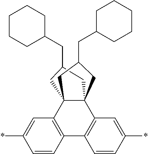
C1C(CC2CCCCC2)CC23C4=C(C=CC(*)=C4)C4=C(C=C(*)C=C4)C12CC(CC1CCCCC1)C3
